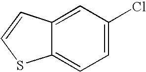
C12=CC(Cl)=CC=C1SC=C2
